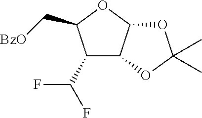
C12C(OC(C[BzO])C1C(F)F)OC(C)(C)O2
